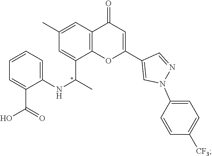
C1=C(C(C)NC2=CC=CC=C2C(=O)O)C2=C(C=C1C)C(=O)C=C(C1=CN(C3=CC=C([CF3])C=C3)N=C1)O2
